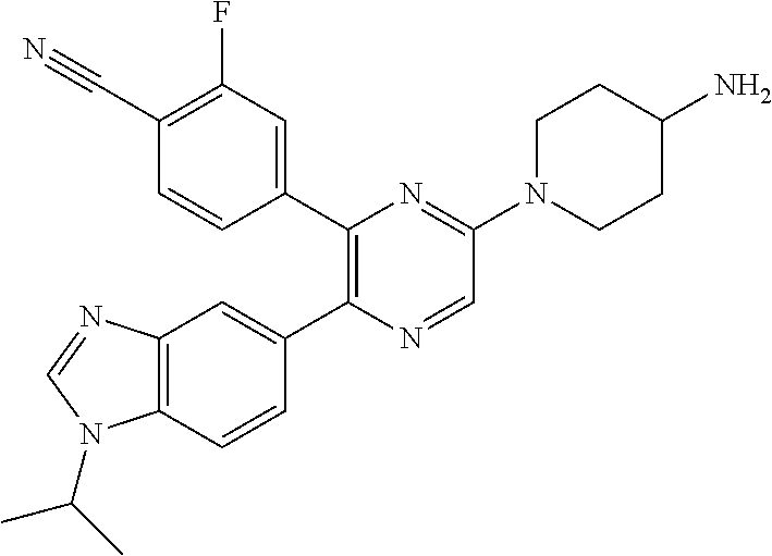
C1(C#N)=C(F)C=C(C2=C(C3=CC4=C(C=C3)N(C(C)C)C=N4)N=CC(N3CCC(N)CC3)=N2)C=C1
